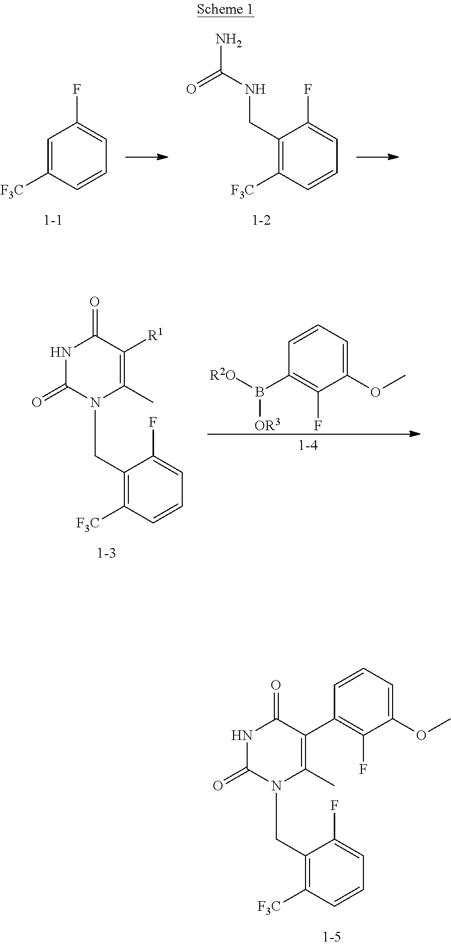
C1=C([F3C])C=CC=C1F.C1(CNC(N)=O)=C([F3C])C=CC=C1F.C1(CN2C(=O)NC(=O)C([R1])=C2C)=C([F3C])C=CC=C1F.C1=CC=C(OC)C(F)=C1B([R2O])[OR3].C1(CN2C(=O)NC(=O)C(C3=C(F)C(OC)=CC=C3)=C2C)=C([F3C])C=CC=C1F
